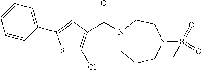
S1C(Cl)=C(C(N2CCCN(S(=O)(C)=O)CC2)=O)C=C1C1=CC=CC=C1
